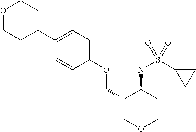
C1(C2=CC=C(OCC3COCCC3NS(C3CC3)(=O)=O)C=C2)CCOCC1
